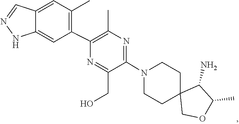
C1CN(C2=NC(C)=C(C3=C(C)C=C4C(=C3)NN=C4)N=C2CO)CCC12COC(C)C2N
